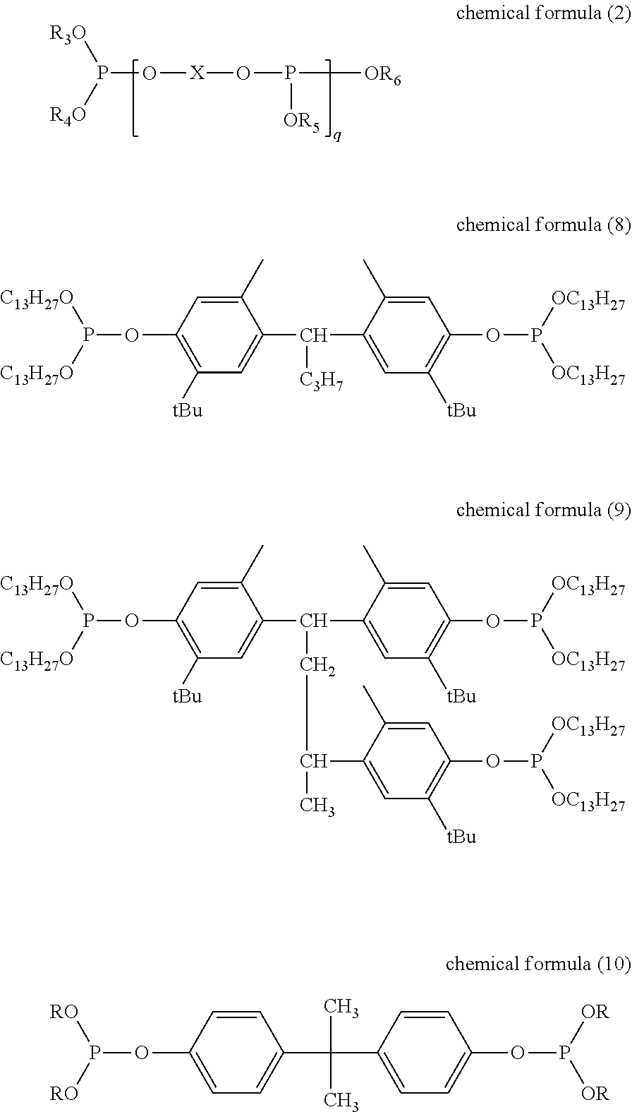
P(O[X]OP([OR5])[OR6])([R4O])[R3O].C1(C)=CC(OP([C13H27O])[C13H27O])=C([tBu])C=C1C(C1=CC([tBu])=C(OP([OC13H27])[OC13H27])C=C1C)[C3H7].C1(C)=CC(OP([C13H27O])[C13H27O])=C([tBu])C=C1C(C1=CC([tBu])=C(OP([OC13H27])[OC13H27])C=C1C)CC(C)C1=CC([tBu])=C(OP([OC13H27])[OC13H27])C=C1C.C1=CC(OP([RO])[RO])=CC=C1C(C)(C)C1=CC=C(OP([OR])[OR])C=C1
